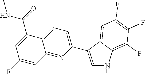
C1(C2=CNC3=C(F)C(F)=C(F)C=C32)=CC=C2C(=N1)C=C(F)C=C2C(=O)NC
